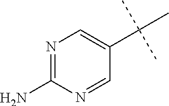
N1=C(N)N=CC(C(C)(C)C)=C1
